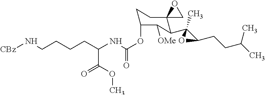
O(C1CCC2(C(C3(C)C(CCC(C)C)O3)C1[OMe])CO2)C(NC(CCCCN[CBz])C(=O)OC)=O
